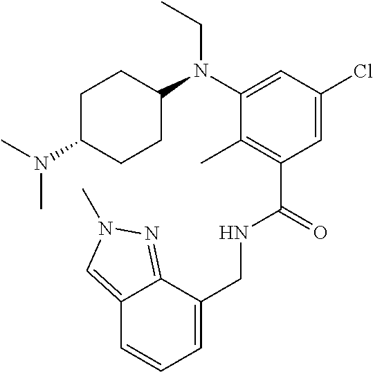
C12=CN(C)N=C1C(CNC(C1=C(C)C(N(CC)C3CCC(N(C)C)CC3)=CC(Cl)=C1)=O)=CC=C2
